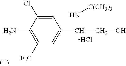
C1=C(Cl)C(N)=C([F3C])C=C1C(CO)N[C(CH3)3].Cl
